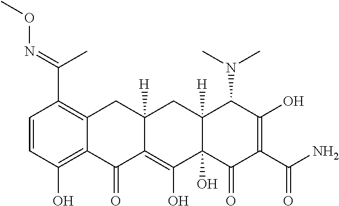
N(=C(C1=C2C(=C(O)C=C1)C(=O)C1=C(O)C3(O)C([H])(CC1([H])C2)C(N(C)C)C(O)=C(C(N)=O)C3=O)C)OC
